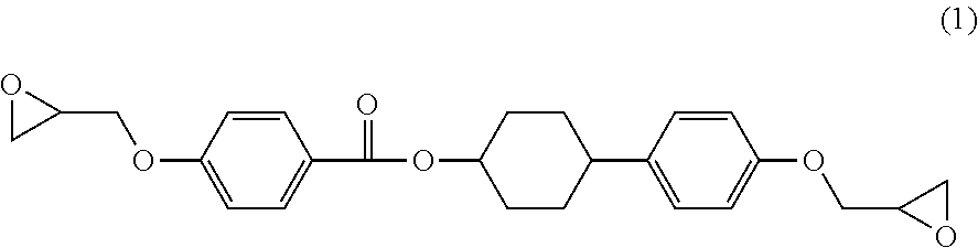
C1=CC(OCC2OC2)=CC=C1C(OC1CCC(C2=CC=C(OCC3OC3)C=C2)CC1)=O
